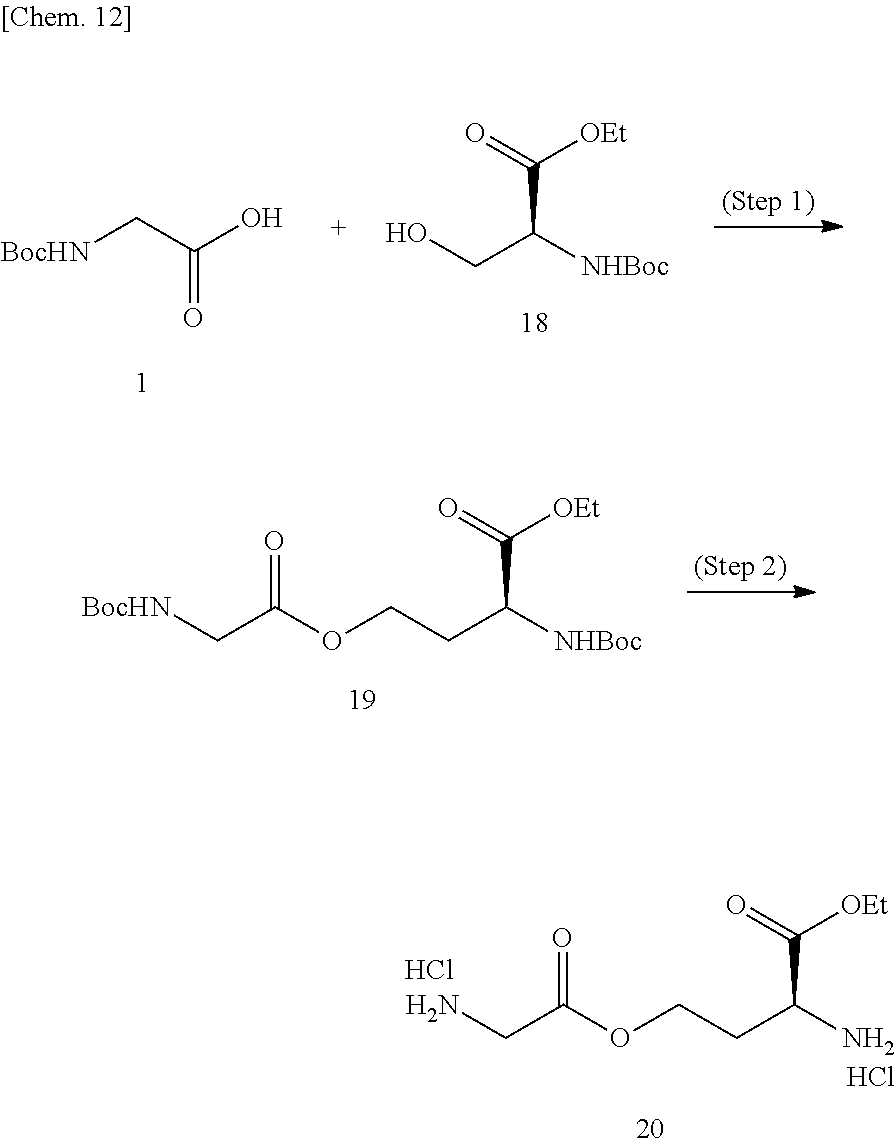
C([BocHN])C(O)=O.OCC([NHBoc])C(=O)[OEt].C(C([NHBoc])C(=O)[OEt])COC(C[BocHN])=O.C(C(N)C(=O)[OEt])COC(CN)=O.Cl.Cl
